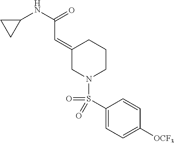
C1(=CC(NC2CC2)=O)CN(S(=O)(C2=CC=C([OCF3])C=C2)=O)CCC1
